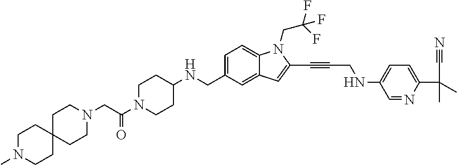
C1=C(CNC2CCN(C(CN3CCC4(CC3)CCN(C)CC4)=O)CC2)C=C2C(=C1)N(CC(F)(F)F)C(C#CCNC1=CC=C(C(C)(C)C#N)N=C1)=C2
